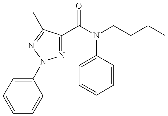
N1=C(C(N(CCCC)C2=CC=CC=C2)=O)C(C)=NN1C1=CC=CC=C1
